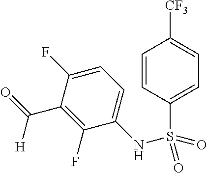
C1=C(F)C(C(=O)[H])=C(F)C(NS(C2=CC=C([CF3])C=C2)(=O)=O)=C1
